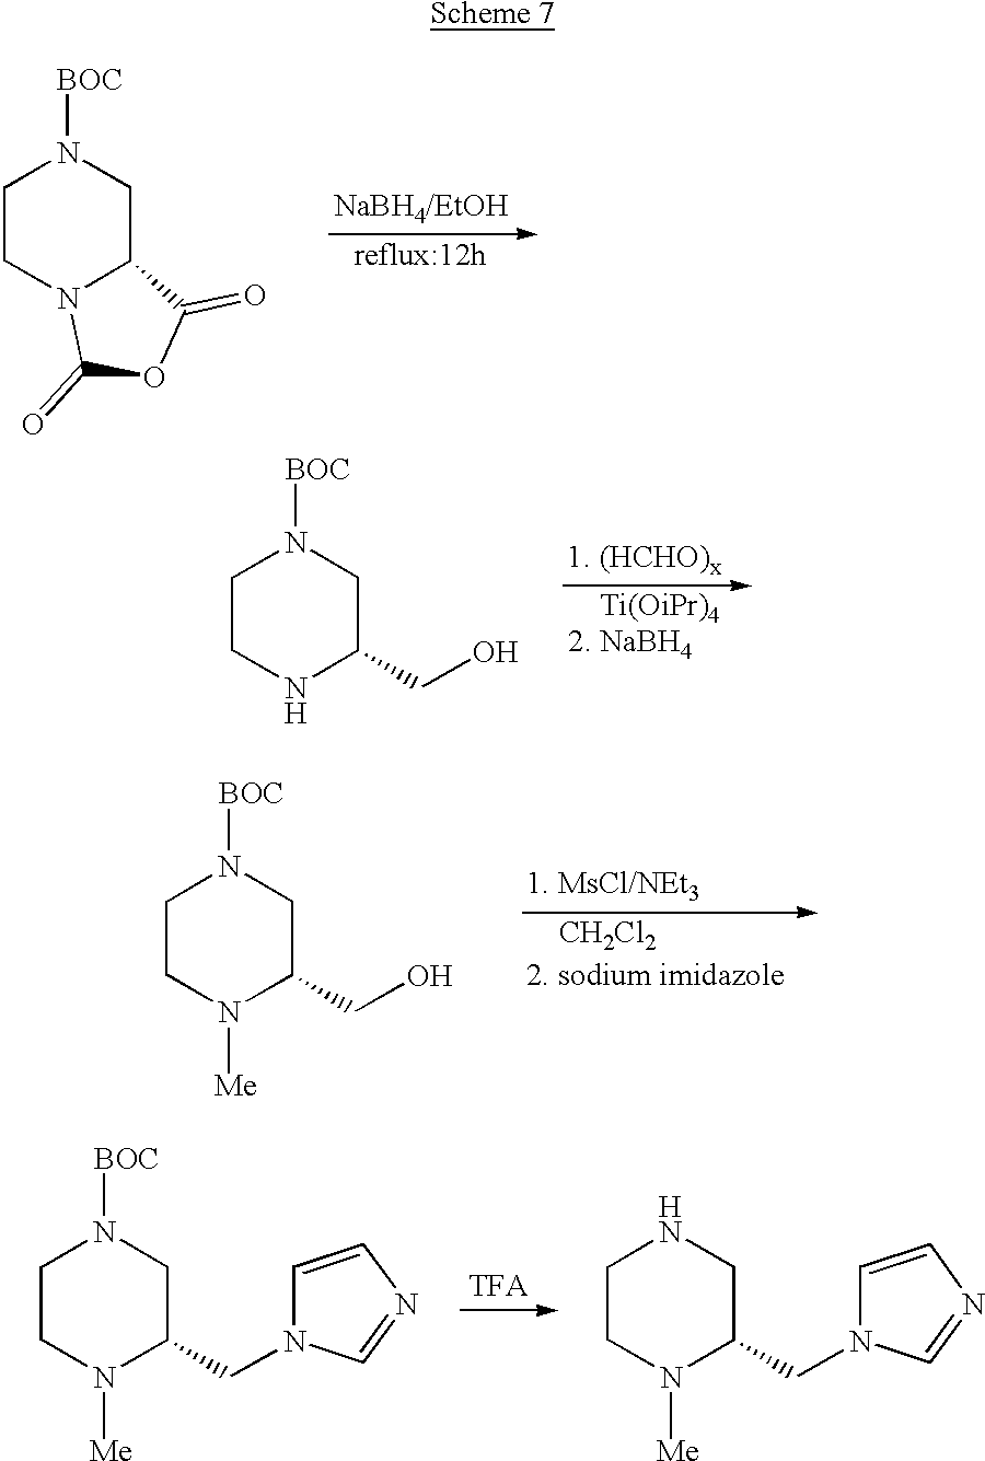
C1CN2C(CN1[BOC])C(=O)OC2=O.C1CNC(CO)CN1[BOC].C1CN([Me])C(CO)CN1[BOC].[CH2Cl2].C1CN([Me])C(CN2C=CN=C2)CN1[BOC].C1CN([Me])C(CN2C=CN=C2)CN1
